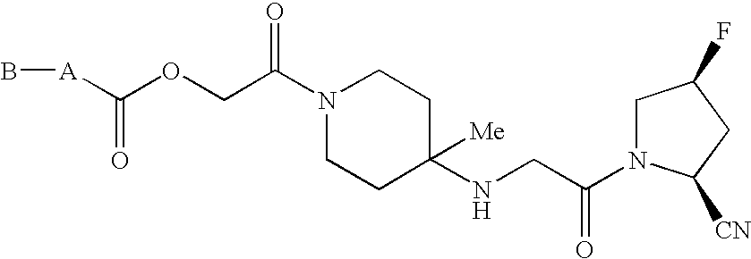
B[A]C(OCC(N1CCC(NCC(N2CC(F)CC2[CN])=O)([Me])CC1)=O)=O
